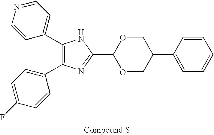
C1(C2=CC=NC=C2)=C(C2=CC=C(F)C=C2)N=C(C2OCC(C3=CC=CC=C3)CO2)N1
